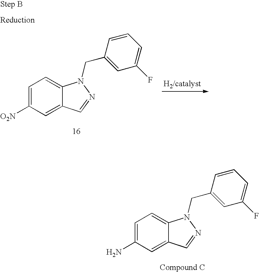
C1=C(N)C=C2C(=C1)N(CC1=CC(F)=CC=C1)N=C2.C1=C([O2N])C=C2C(=C1)N(CC1=CC(F)=CC=C1)N=C2
